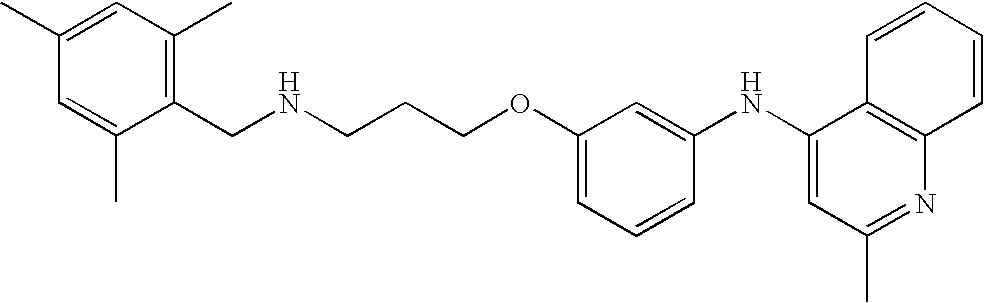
C1(NC2=CC(C)=NC3=C2C=CC=C3)=CC(OCCCNCC2=C(C)C=C(C)C=C2C)=CC=C1
